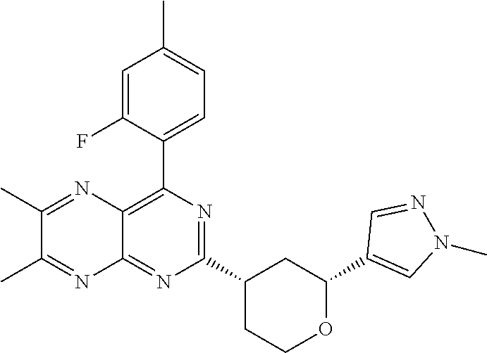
C1(C2=CN(C)N=C2)OCCC(C2=NC(C3=CC=C(C)C=C3F)=C3C(=N2)N=C(C)C(C)=N3)C1
